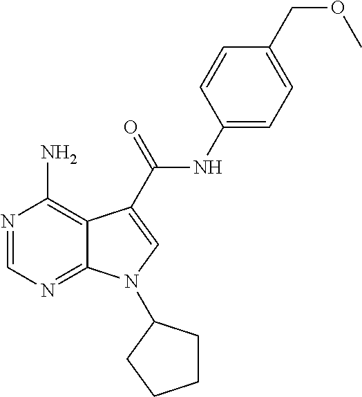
N1=CN=C2C(=C1N)C(C(NC1=CC=C(COC)C=C1)=O)=CN2C1CCCC1
